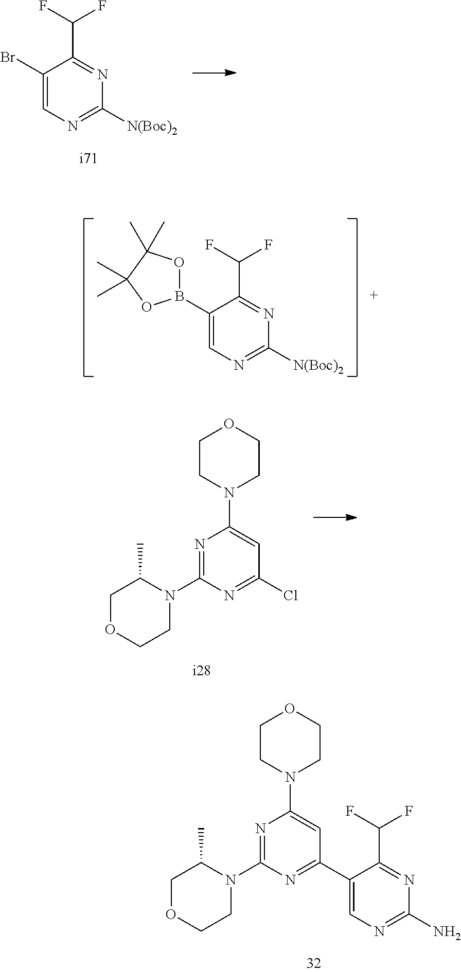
C1(Br)=CN=C([N(Boc)2])N=C1C(F)F.C1(B2OC(C)(C)C(C)(C)O2)=CN=C([N(Boc)2])N=C1C(F)F.C1OCCN(C2=NC(N3CCOCC3)=CC(Cl)=N2)C1C.C1OCCN(C2=NC(N3CCOCC3)=CC(C3=CN=C(N)N=C3C(F)F)=N2)C1C
